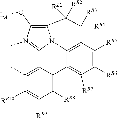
N12C3=C(O[LA])N(C)=C1C1=C(C)C([RB10])=C([RB9])C([RB8])=C1C1=C([RB7])C([RB6])=C([RB5])C(=C21)C([RB4])([RB3])C3([RB2])[RB1]
